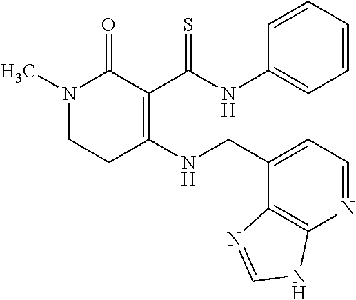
C1=CC=CC(NC(C2=C(NCC3=CC=NC4=C3N=CN4)CCN(C)C2=O)=S)=C1
